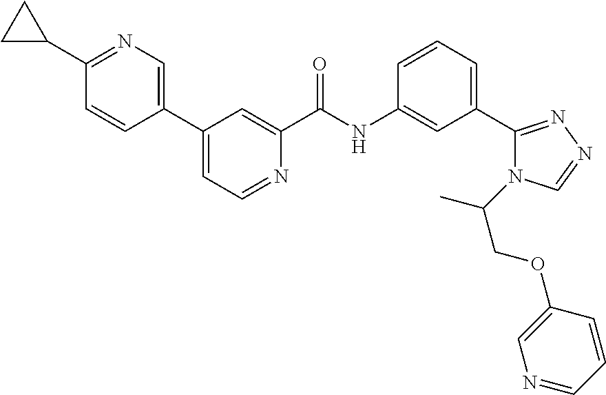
C1(C2=CC=NC(C(NC3=CC(C4=NN=CN4C(C)COC4=CN=CC=C4)=CC=C3)=O)=C2)=CN=C(C2CC2)C=C1
